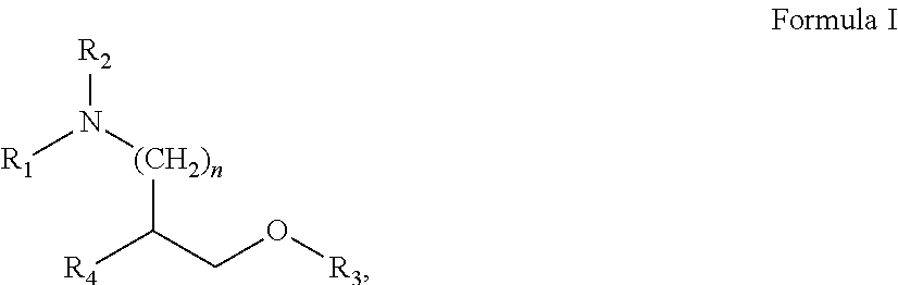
[R1]N([(CH2)n]C(CO[R3])[R4])[R2]
